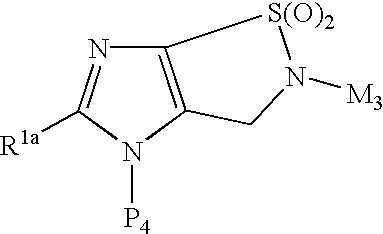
C12=C(N([P4])C([R1a])=N1)CN([M3])[S(O)2]2
